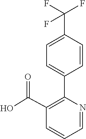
C1=CC(C(F)(F)F)=CC=C1C1=C(C(O)=O)C=CC=N1
